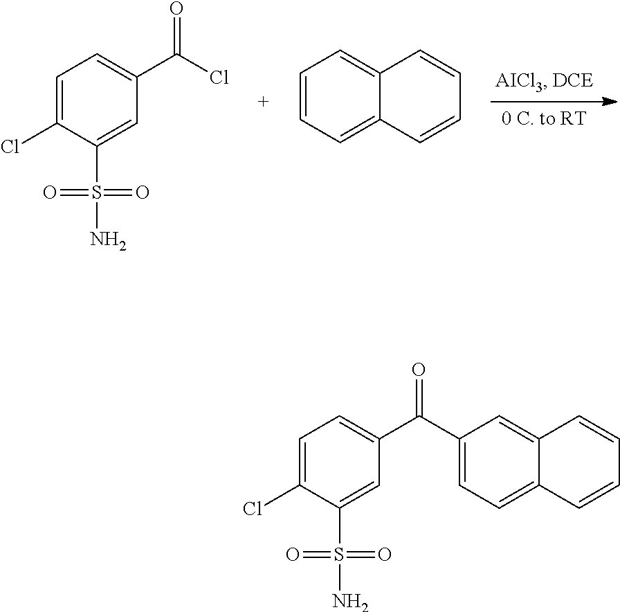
C1=C(Cl)C(S(=O)(=O)N)=CC(C(Cl)=O)=C1.C1=CC=C2C(=C1)C=CC=C2.ClC1=CC=C(C(=O)C2=CC=C3C(=C2)C=CC=C3)C=C1S(=O)(=O)N
